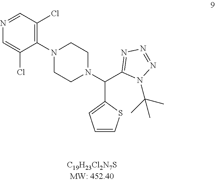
N1=CC(Cl)=C(N2CCN(C(C3=NN=NN3C(C)(C)C)C3=CC=CS3)CC2)C(Cl)=C1
